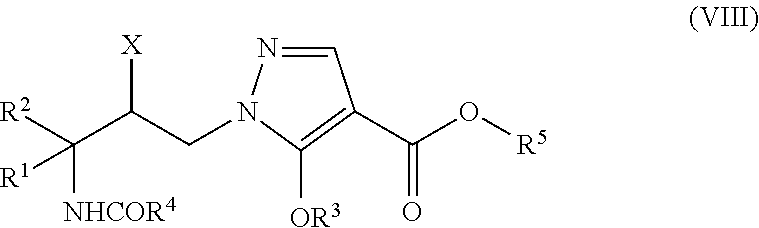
[OR3]C1=C(C(O[R5])=O)C=NN1CC(C([R2])([NHCOR4])[R1])[X]
